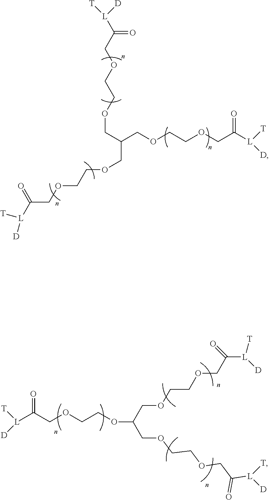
C(C(COCCOCC([L]([D])[T])=O)COCCOCC([L]([T])[D])=O)OCCOCC([L]([T])[D])=O.[L](C(COCCOC(COCCOCC([L]([D])[T])=O)COCCOCC([L]([T])[D])=O)=O)([D])[T]
